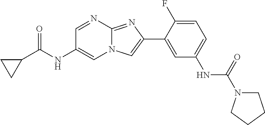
C1=NC2=NC(C3=CC(NC(=O)N4CCCC4)=CC=C3F)=CN2C=C1NC(=O)C1CC1
